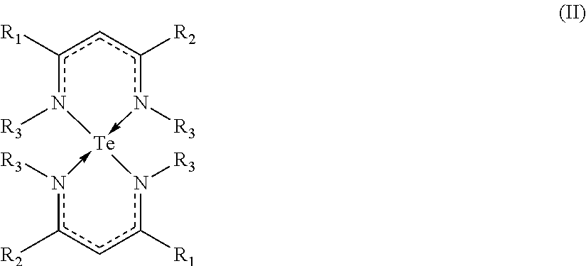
c1([R1])n([R3])[Te]2(-n([R3])c([R2])c1)-n([R3])c([R2])cc([R1])n2[R3]
